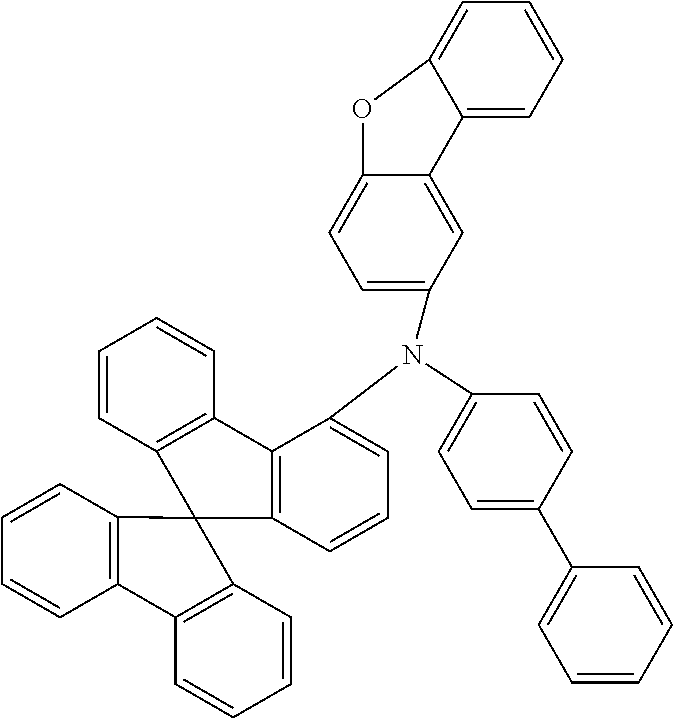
C1(C2=CC=CC=C2)=CC=C(N(C2=CC=CC3=C2C2=C(C=CC=C2)C32C3=C(C=CC=C3)C3=C2C=CC=C3)C2=CC=C3C(=C2)C2=CC=CC=C2O3)C=C1
